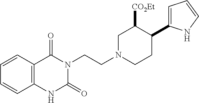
C1=CC2=C(C=C1)C(=O)N(CCN1CCC(C3=CC=CN3)C([CO2Et])C1)C(=O)N2
